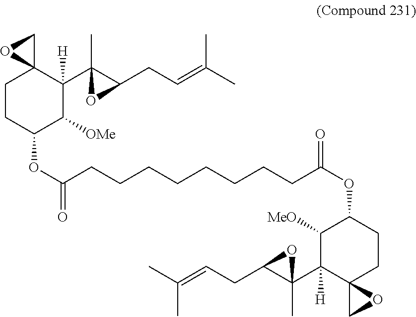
C1CC(OC(CCCCCCCCC(OC2C([MeO])C(C3(C)C(CC=C(C)C)O3)([H])C3(CC2)CO3)=O)=O)C([OMe])C(C2(C)C(CC=C(C)C)O2)([H])C12CO2
